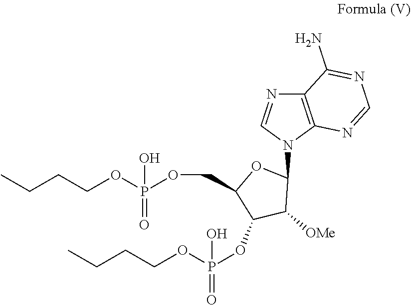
CCCCOP(OCC1OC(N2C3=C(N=C2)C(N)=NC=N3)C([OMe])C1OP(OCCCC)(O)=O)(O)=O
